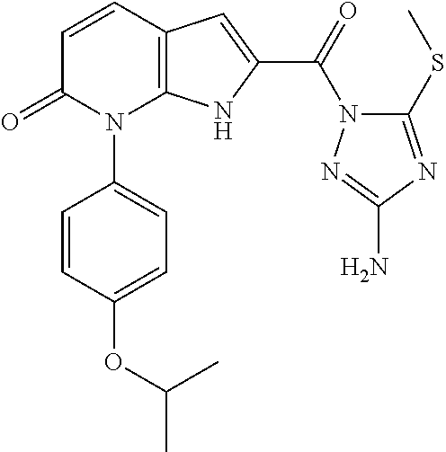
C12=C(C=CC(=O)N1C1=CC=C(OC(C)C)C=C1)C=C(C(N1C(SC)=NC(N)=N1)=O)N2
